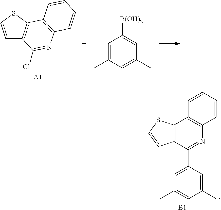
C1=CSC2=C1C(Cl)=NC1=C2C=CC=C1.[A1].C1=C(C)C=C(C)C=C1[B(OH)2].C12=C(C(C3=CC(C)=CC(C)=C3)=NC3=C1C=CC=C3)C=CS2.[B1]
